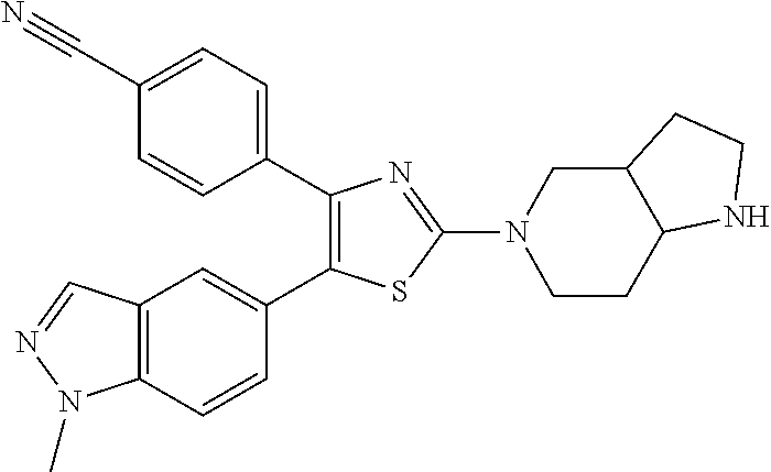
C1(C2=CC=C(C#N)C=C2)=C(C2=CC3=C(C=C2)N(C)N=C3)SC(N2CCC3C(C2)CCN3)=N1
